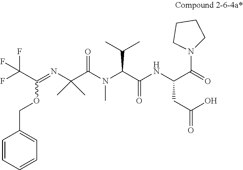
FC(C(OCC1=CC=CC=C1)=NC(C(N(C)C(C(=O)NC(CC(O)=O)C(N1CCCC1)=O)C(C)C)=O)(C)C)(F)F
